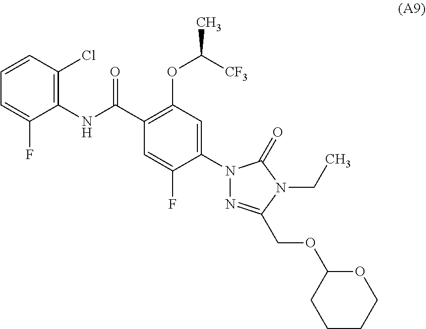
C(C1=C(OC(C)[CF3])C=C(N2N=C(COC3CCCCO3)N(CC)C2=O)C(F)=C1)(NC1=C(Cl)C=CC=C1F)=O
